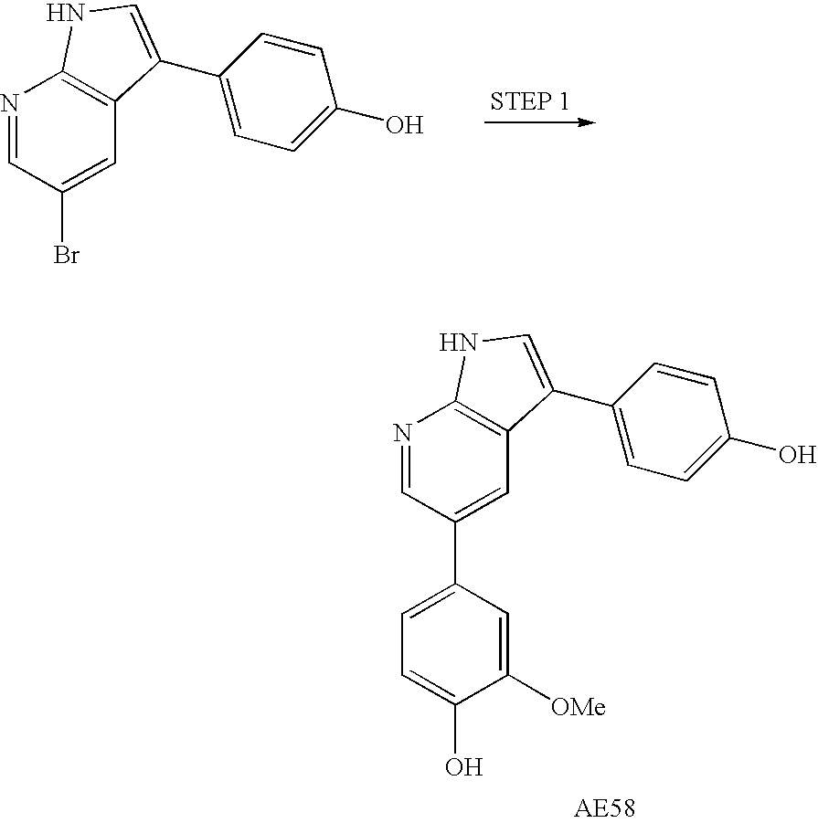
N1=CC(Br)=CC2=C1NC=C2C1=CC=C(O)C=C1.N1=CC(C2=CC=C(O)C([OMe])=C2)=CC2=C1NC=C2C1=CC=C(O)C=C1
